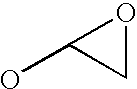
C1OC1O
